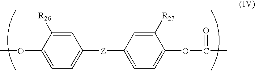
C1=C([R26])C(OC)=CC=C1[Z]C1=CC=C(OC(=O)C)C([R27])=C1
